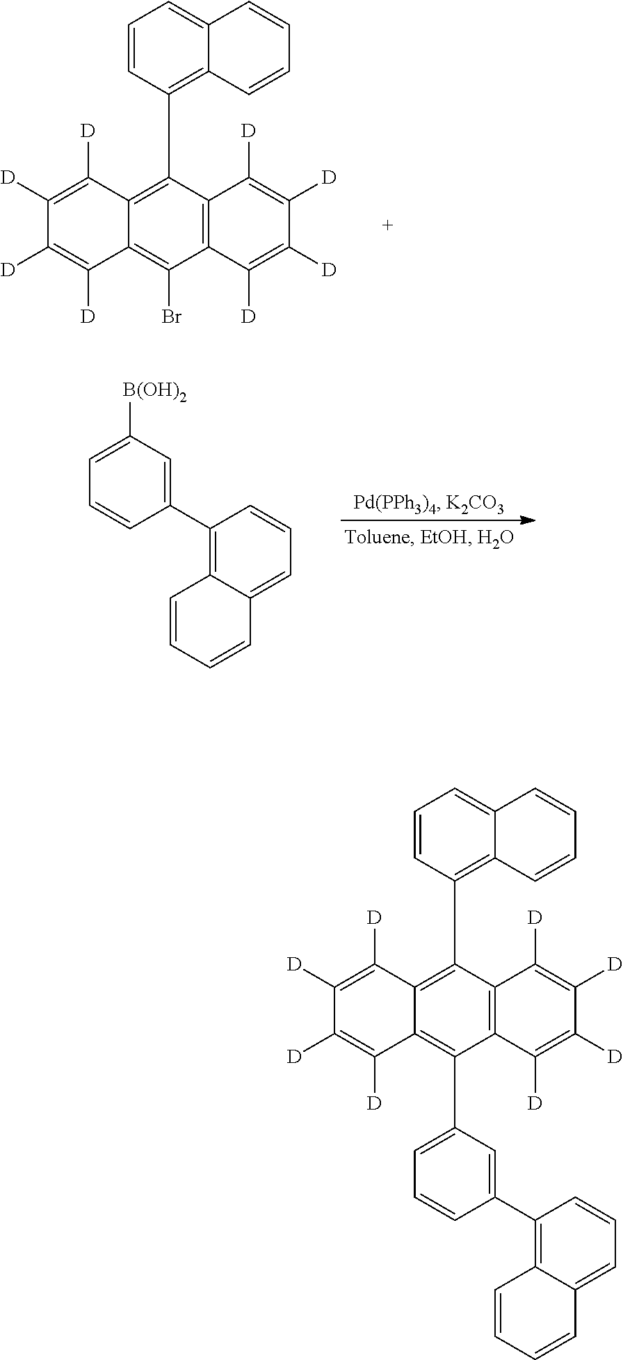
C1([D])=C([D])C([D])=C([D])C2=C(Br)C3=C(C(C4=C5C(=CC=C4)C=CC=C5)=C12)C([D])=C([D])C([D])=C3[D].C1=C([B(OH)2])C=C(C2=C3C=CC=CC3=CC=C2)C=C1.C1([D])=C([D])C([D])=C([D])C2=C(C3=CC=CC(C4=C5C(=CC=C4)C=CC=C5)=C3)C3=C(C(C4=C5C(=CC=C4)C=CC=C5)=C12)C([D])=C([D])C([D])=C3[D]
